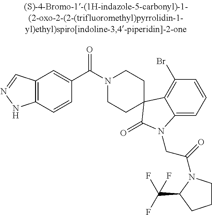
N1(C(C2=CC3=C(C=C2)NN=C3)=O)CCC2(CC1)C1=C(Br)C=CC=C1N(CC(=O)N1CCCC1C(F)(F)F)C2=O
